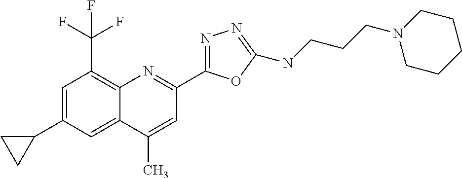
C1(C)=CC(C2=NN=C(NCCCN3CCCCC3)O2)=NC2=C(C(F)(F)F)C=C(C3CC3)C=C12
